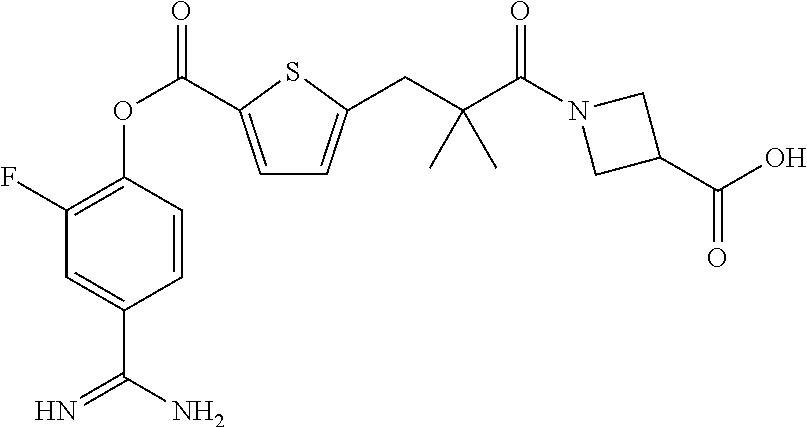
C1(F)=C(OC(=O)C2=CC=C(CC(C(=O)N3CC(C(O)=O)C3)(C)C)S2)C=CC(C(N)=N)=C1
